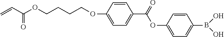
C(=O)(OCCCCOC1=CC=C(C(OC2=CC=C(B(O)O)C=C2)=O)C=C1)C=C
